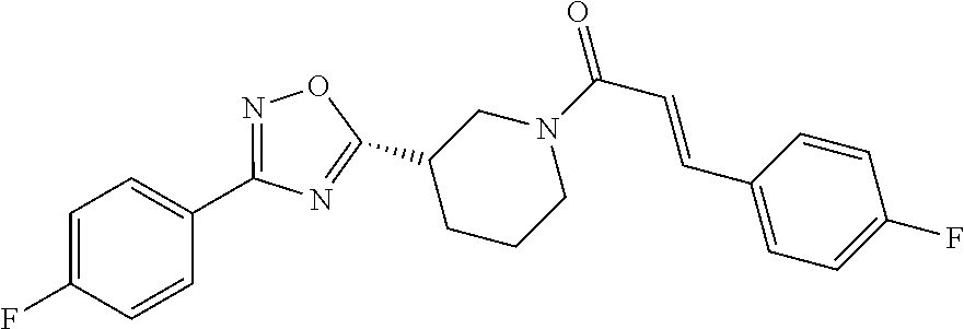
C1(C2=NC(C3=CC=C(F)C=C3)=NO2)CCCN(C(C=CC2=CC=C(F)C=C2)=O)C1
